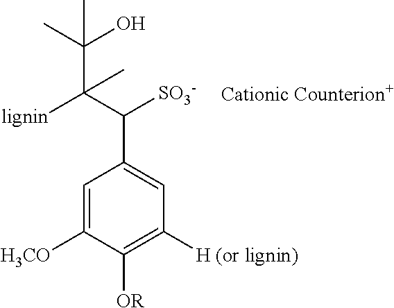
C1=C([H3CO])C([OR])=C([H (or lignin)])C=C1C(C([lignin])(C(C)(O)C)C)[SO3-]
